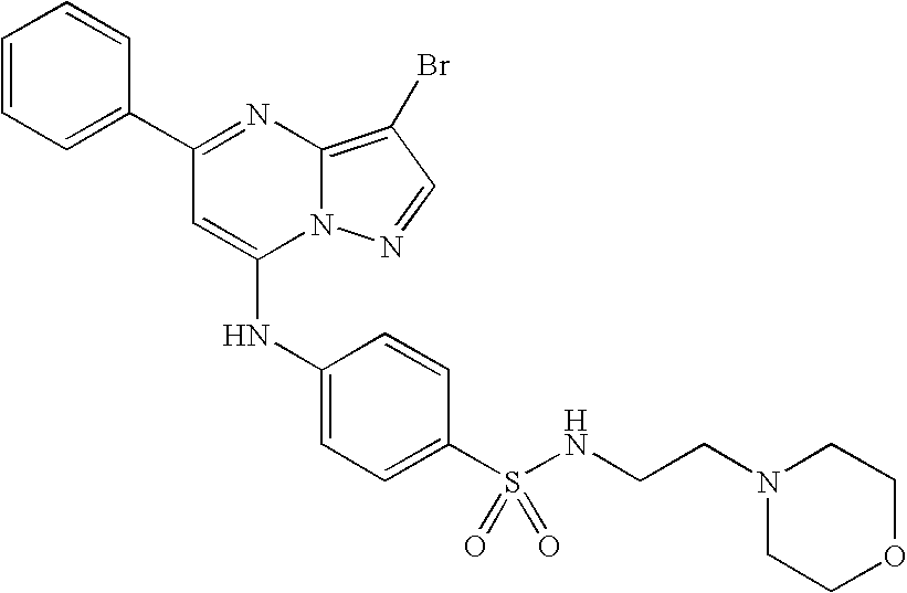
C1=C(C2=NC3=C(Br)C=NN3C(NC3=CC=C(S(=O)(=O)NCCN4CCOCC4)C=C3)=C2)C=CC=C1
